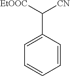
C1=CC(C([EtOOC])[CN])=CC=C1
